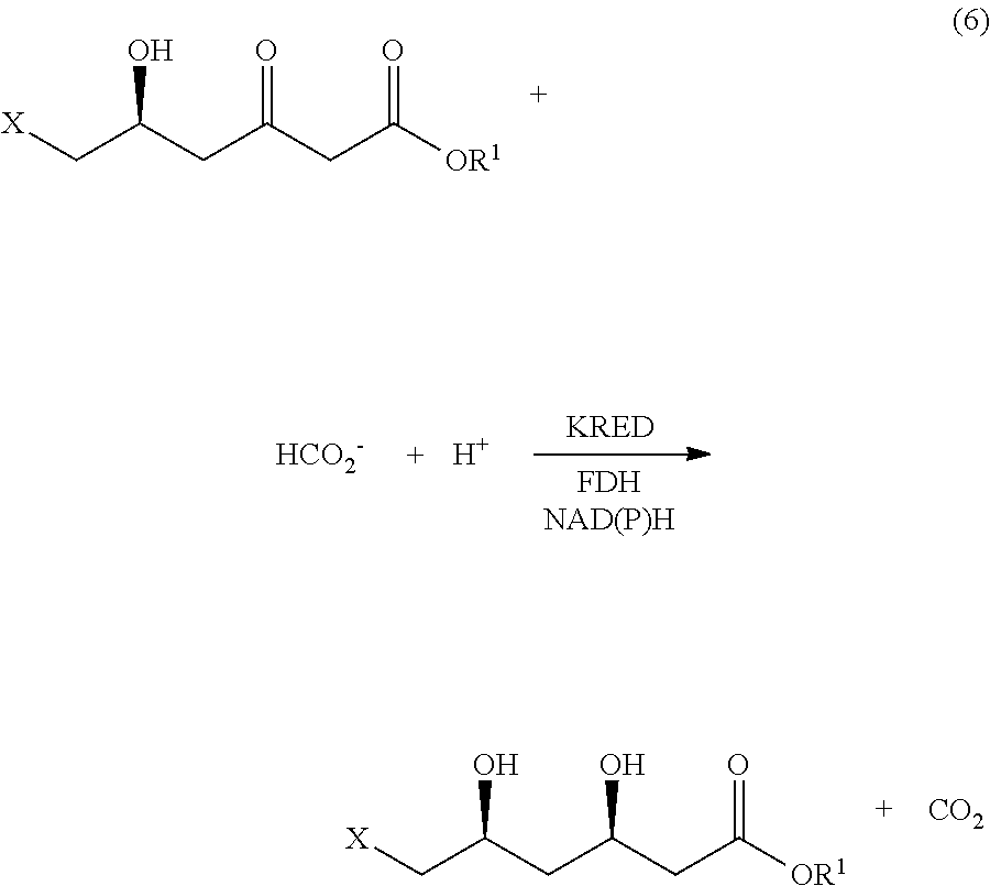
[HCO2-].[H].[X]CC(CC(CC([OR1])=O)=O)O.[X]CC(CC(CC([OR1])=O)O)O.[CO2]
